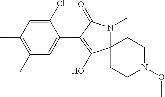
C1(C)=C(C)C=C(C2=C(O)C3(N(C)C2=O)CCN(OC)CC3)C(Cl)=C1
